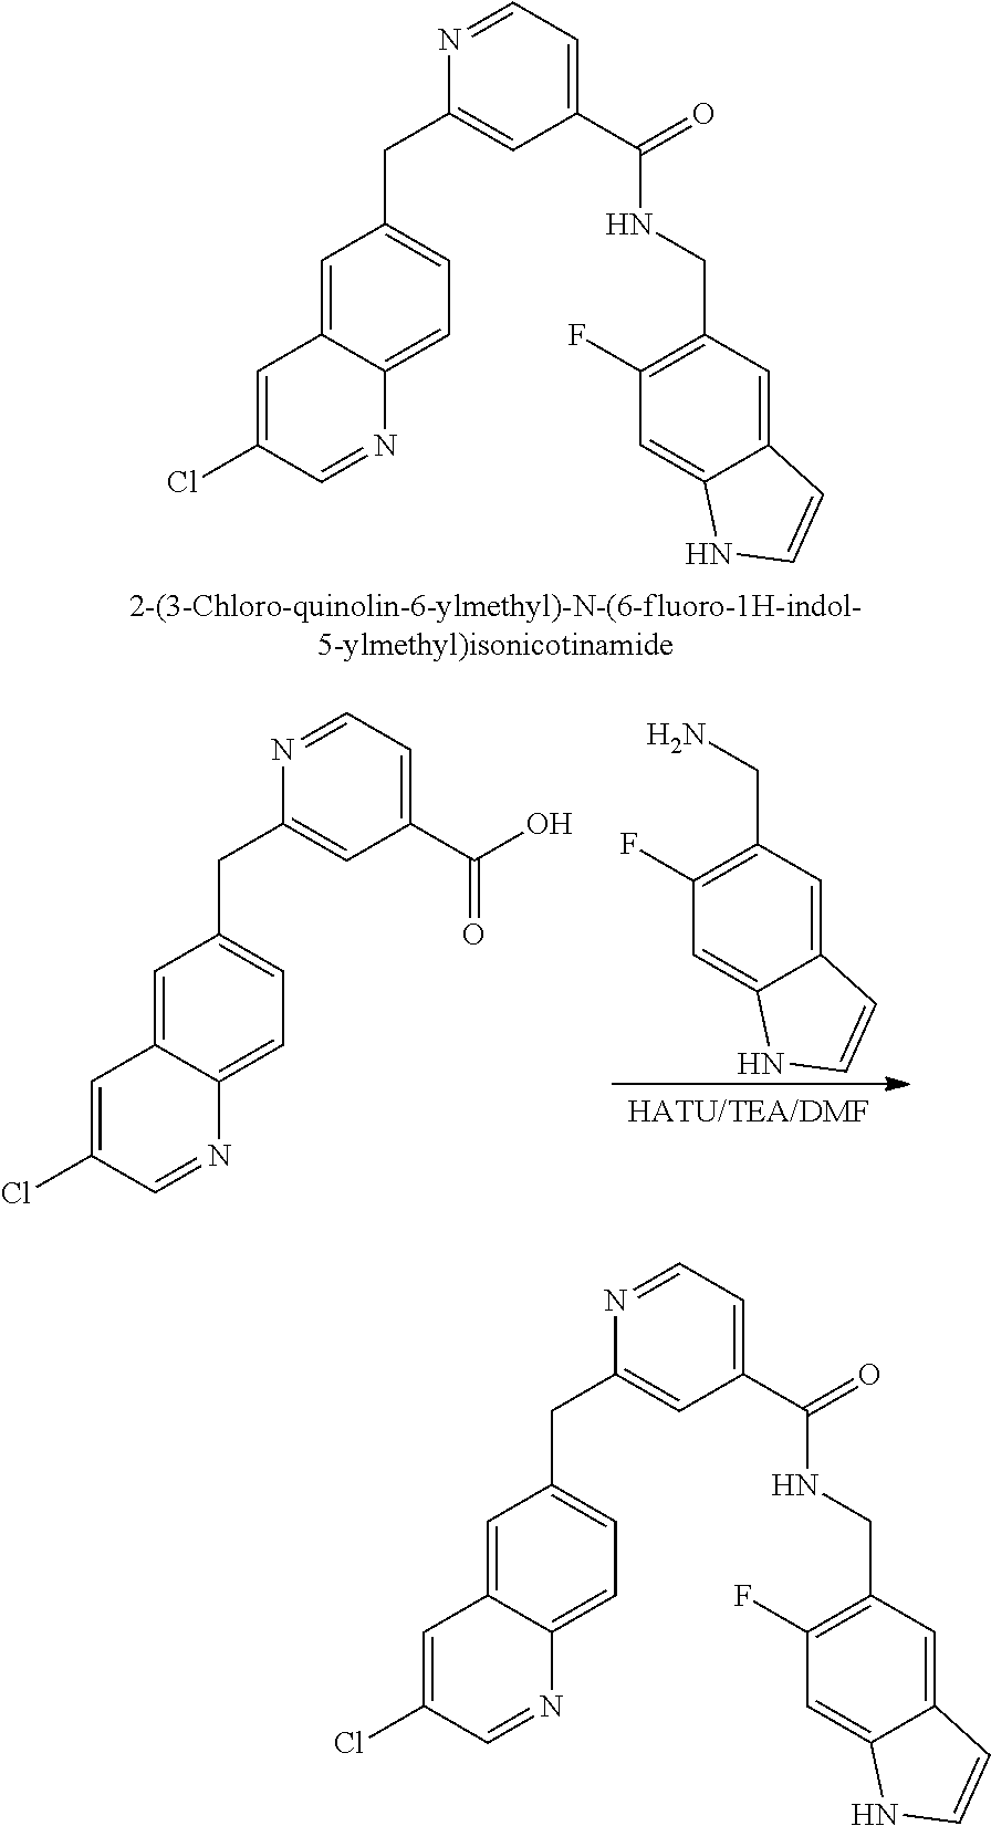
C1(CNC(C2=CC=NC(CC3=CC=C4C(=C3)C=C(Cl)C=N4)=C2)=O)=C(F)C=C2C(=C1)C=CN2.C12=CC(F)=C(CN)C=C1C=CN2.C1=NC(CC2=CC=C3C(=C2)C=C(Cl)C=N3)=CC(C(=O)O)=C1.C1(CNC(C2=CC=NC(CC3=CC=C4C(=C3)C=C(Cl)C=N4)=C2)=O)=C(F)C=C2C(=C1)C=CN2
